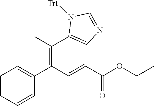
C1=CC=CC(C(C=CC(OCC)=O)=C(C)C2=CN=CN2[Trt])=C1
